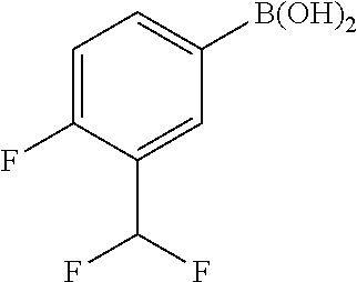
C1=C(F)C(C(F)F)=CC([B(OH)2])=C1
